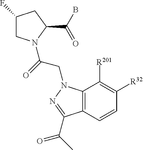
C1(F)CN(C(=O)CN2C3=C(C=CC([R32])=C3[R201])C(C(=O)C)=N2)C(C(B)=O)C1
